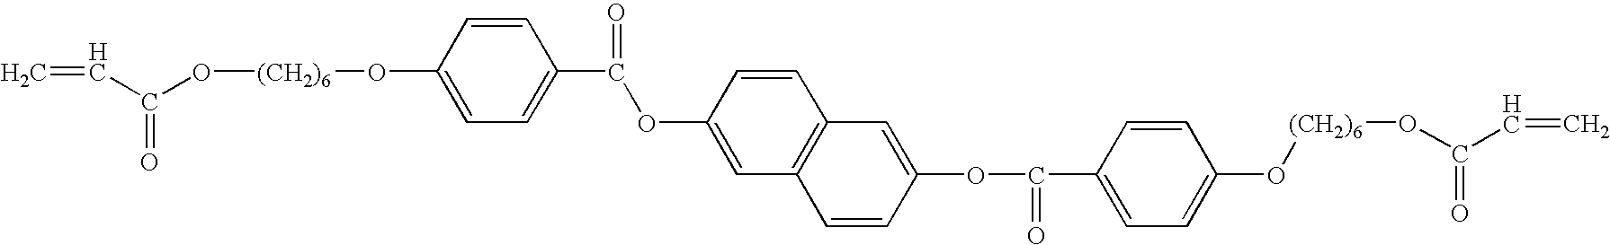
C=CC(O[(CH2)6]OC1=CC=C(C(=O)OC2=CC3=C(C=C2)C=C(OC(=O)C2=CC=C(O[(CH2)6]OC(C=C)=O)C=C2)C=C3)C=C1)=O
